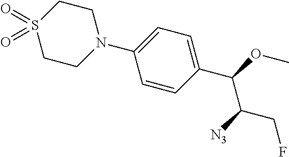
N1(C2=CC=C(C(OC)C([N3])CF)C=C2)CCS(=O)(=O)CC1
